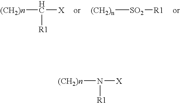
[(CH2)n]C([X])[R1].[(CH2)n][SO2][R1].[(CH2)n]N([X])[R1]
